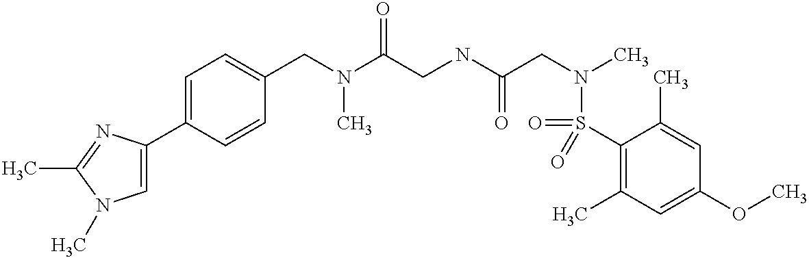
C1(C2=CN(C)C(C)=N2)=CC=C(CN(C(CNC(CN(C)S(C2=C(C)C=C(OC)C=C2C)(=O)=O)=O)=O)C)C=C1
